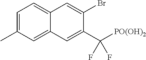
C1=C(C)C=C2C(=C1)C=C(Br)C(C([PO(OH)2])(F)F)=C2
